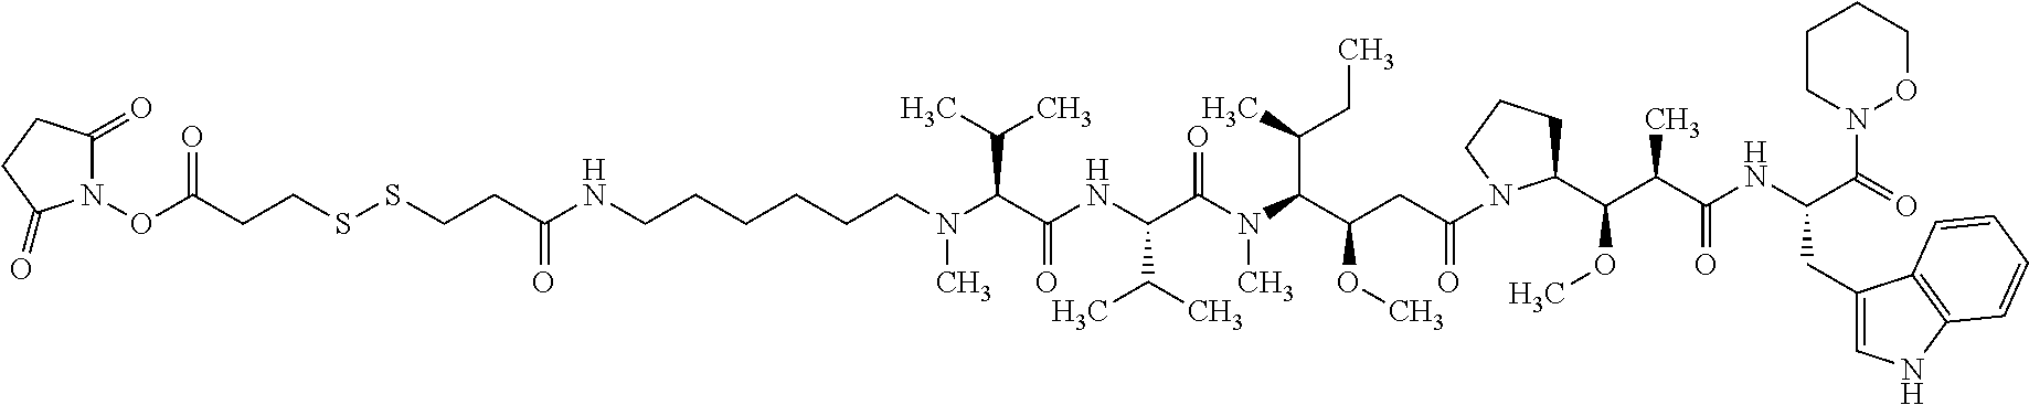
CN(CCCCCCNC(CCSSCCC(ON1C(=O)CCC1=O)=O)=O)C(C(NC(C(N(C(C(CC(=O)N1C(C(OC)C(C)C(=O)NC(CC2=CNC3=C2C=CC=C3)C(=O)N2OCCCC2)CCC1)OC)C(C)CC)C)=O)C(C)C)=O)C(C)C
